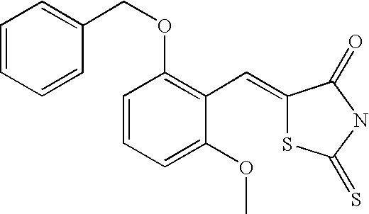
C1=CC=CC(COC2=C(C=C3SC(=S)NC3=O)C(OC)=CC=C2)=C1
